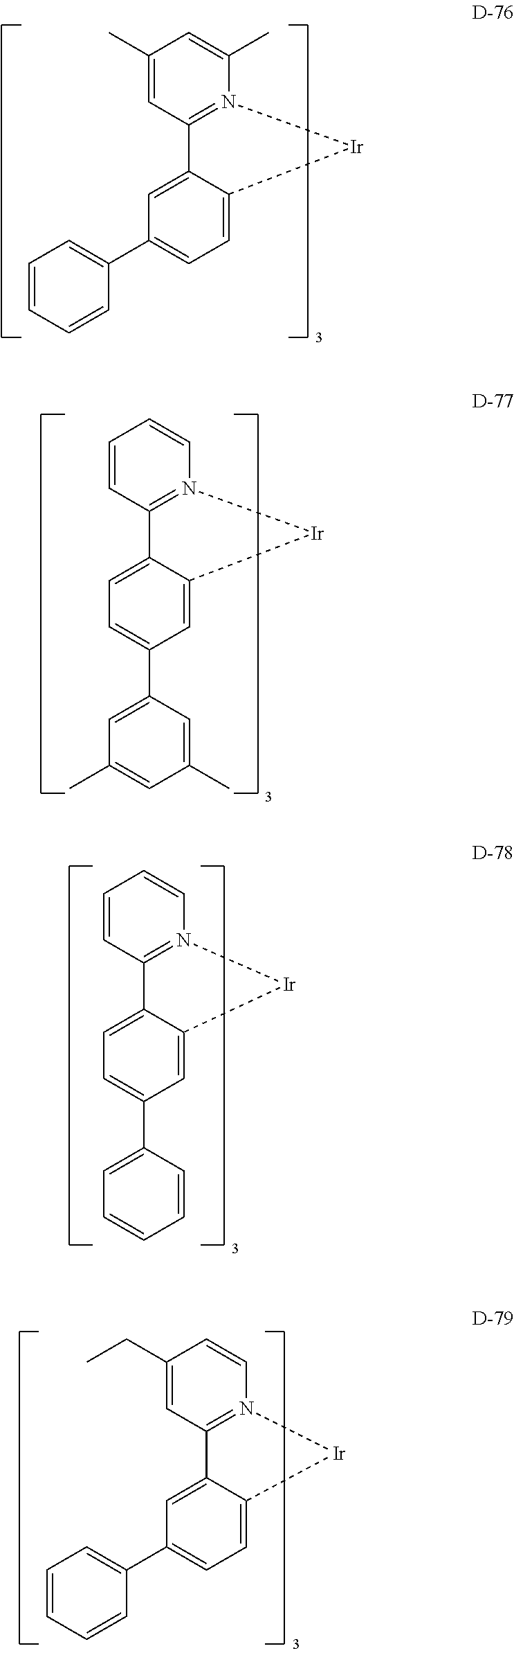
C1(C)=CC2=N(C(C)=C1)[Ir]C1=CC=C(C3=CC=CC=C3)C=C21.C1(CC)=CC2=N(C=C1)[Ir]C1=CC=C(C3=CC=CC=C3)C=C21.C1=CC2=N(C=C1)[Ir]C1=CC(C3=CC(C)=CC(C)=C3)=CC=C21.C1=CC2=N(C=C1)[Ir]C1=CC(C3=CC=CC=C3)=CC=C21
